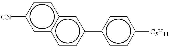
[CN]c1cc2c(cc1)cc(-c1ccc([C5H11])cc1)cc2
